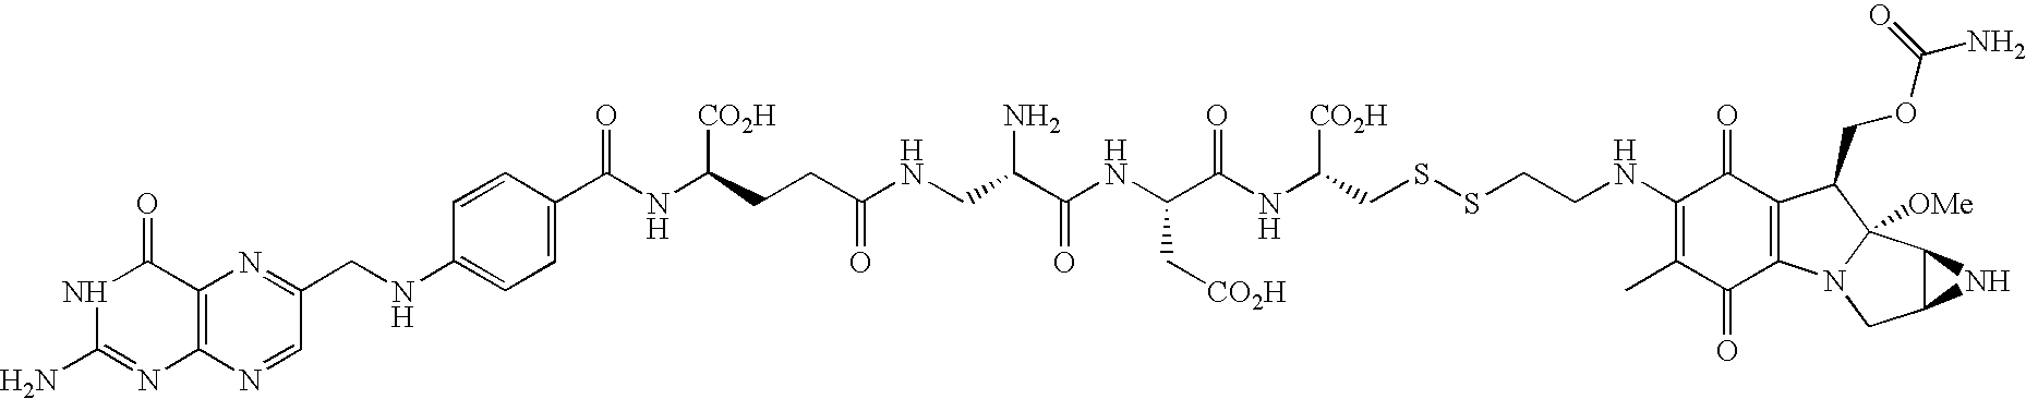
O=C(NC(C(NC(CSSCCNC1=C(C)C(=O)C2=C(C1=O)C(COC(N)=O)C1([OMe])N2CC2C1N2)[CO2H])=O)C[CO2H])C(CNC(CCC(NC(C1=CC=C(NCC2=NC3=C(N=C2)N=C(N)NC3=O)C=C1)=O)[CO2H])=O)N
